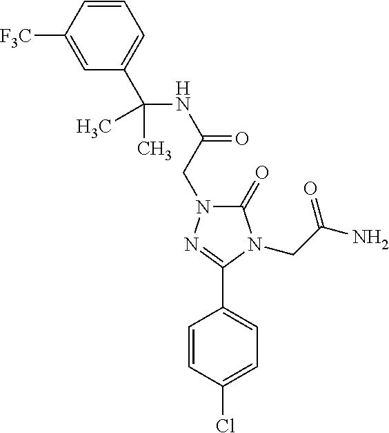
C1(C(NC(=O)CN2C(=O)N(CC(N)=O)C(C3=CC=C(Cl)C=C3)=N2)(C)C)=CC=CC([F3C])=C1
